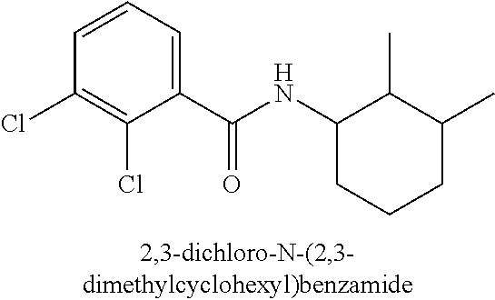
C1(C(NC2C(C)C(C)CCC2)=O)=CC=CC(Cl)=C1Cl
